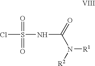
ClS(=O)(=O)NC(=O)N([R2])[R1]
